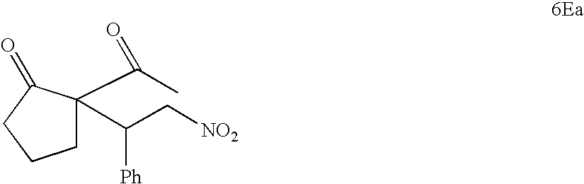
C1C(C(C)=O)(C(C[NO2])[Ph])C(=O)CC1
